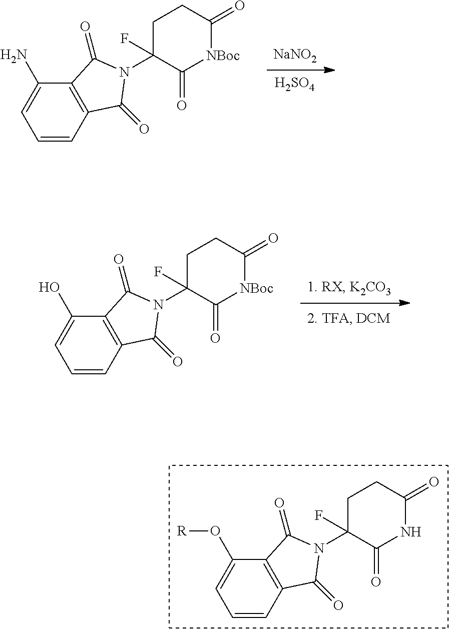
C1=CC2=C(C(O[R])=C1)C(=O)N(C1(F)C(=O)NC(=O)CC1)C2=O.C1=CC2=C(C(O)=C1)C(=O)N(C1(F)C(=O)[NBoc]C(=O)CC1)C2=O.C1=CC2=C(C(N)=C1)C(=O)N(C1(F)C(=O)[NBoc]C(=O)CC1)C2=O.[NaNO2].[H2SO4]
